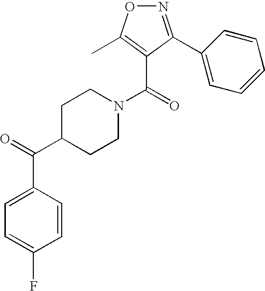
C1C(C(=O)C2=CC=C(F)C=C2)CCN(C(=O)C2=C(C)ON=C2C2=CC=CC=C2)C1
